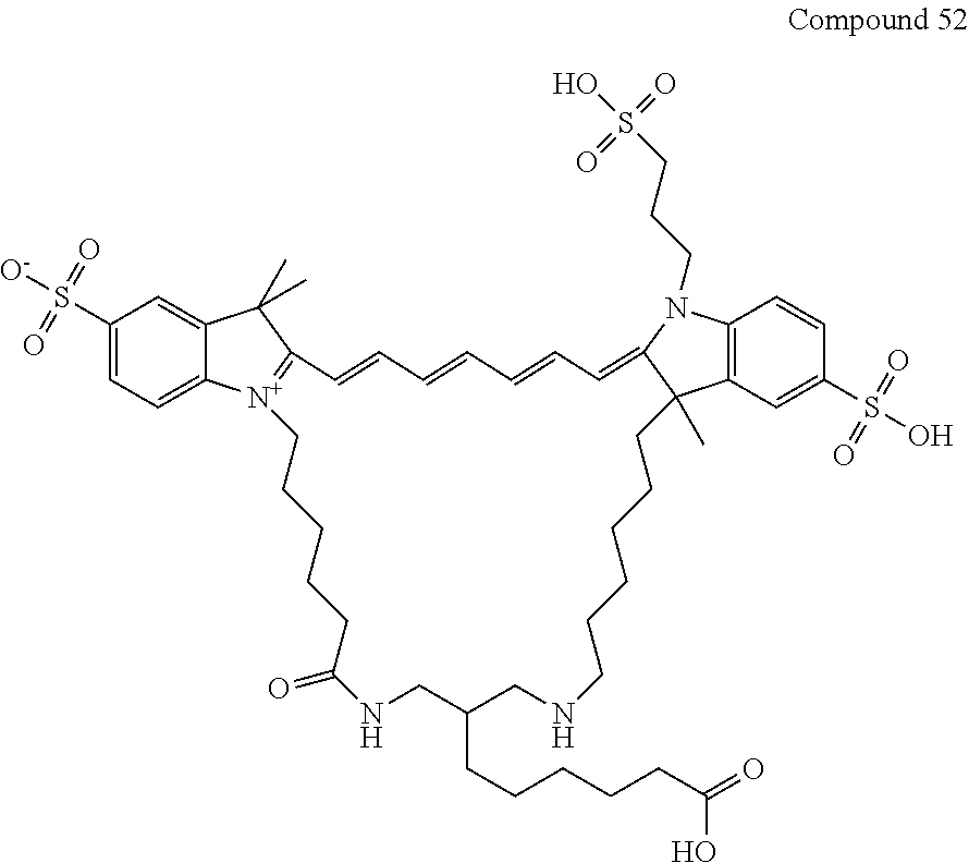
C1(S([O-])(=O)=O)=CC=C2C(=C1)C(C)(C)C1=[N+]2CCCCCC(=O)NCC(CCCCCC(=O)O)CNCCCCCCC2(C)C3=C(C=CC(S(O)(=O)=O)=C3)N(CCCS(O)(=O)=O)C2=CC=CC=CC=C1
